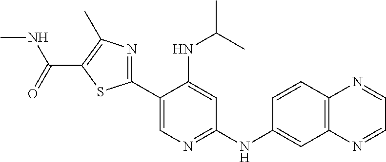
CNC(=O)C1=C(C)N=C(C2=CN=C(NC3=CC4=C(C=C3)N=CC=N4)C=C2NC(C)C)S1
